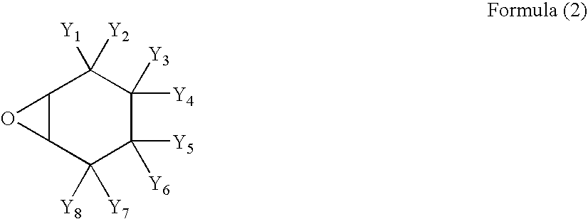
C12C(C([Y8])([Y7])C([Y5])([Y6])C([Y3])([Y4])C1([Y1])[Y2])O2
